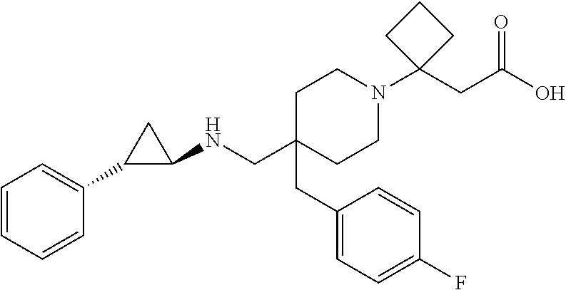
C1=CC=CC(C2C(NCC3(CC4=CC=C(F)C=C4)CCN(C4(CC(O)=O)CCC4)CC3)C2)=C1
